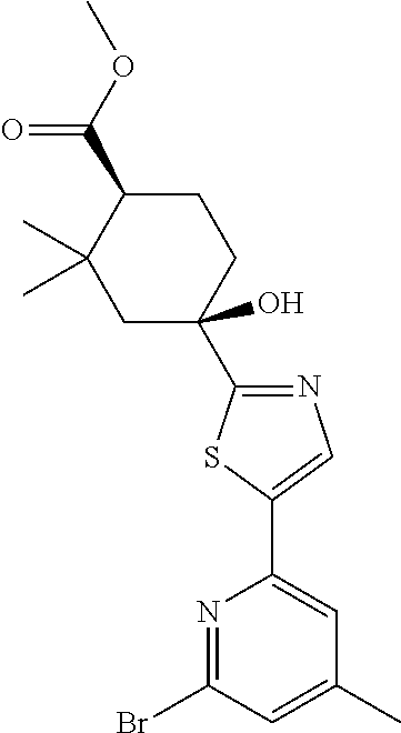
N1=C(C2(O)CCC(C(=O)OC)C(C)(C)C2)SC(C2=CC(C)=CC(Br)=N2)=C1
